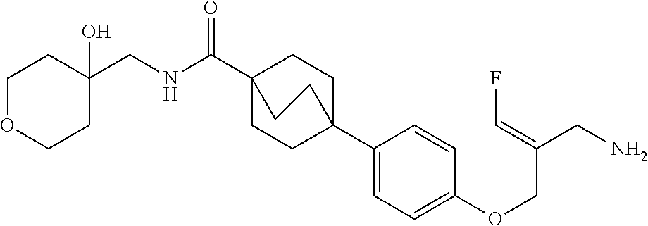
C1(C23CCC(C(NCC4(O)CCOCC4)=O)(CC2)CC3)=CC=C(OCC(CN)=CF)C=C1
